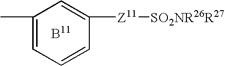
C1(C)=CC=CC([Z11][SO2NR26R27])=C1
